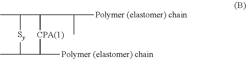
C1(C)C(C(C)C)[CPA(1)]C(C)C(C)[Sy]1
